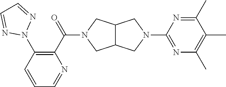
C1=CC(N2N=CC=N2)=C(C(=O)N2CC3C(C2)CN(C2=NC(C)=C(C)C(C)=N2)C3)N=C1
